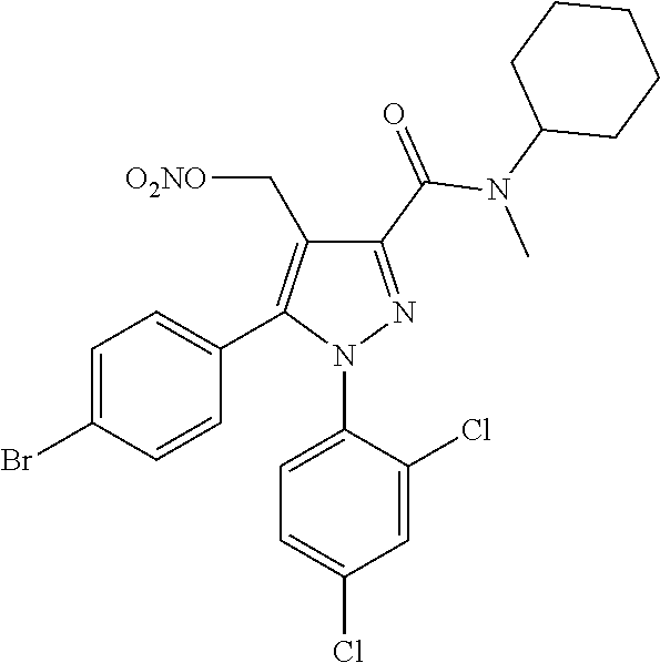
C1=C(Br)C=CC(C2=C(C[O2NO])C(C(=O)N(C3CCCCC3)C)=NN2C2=CC=C(Cl)C=C2Cl)=C1
